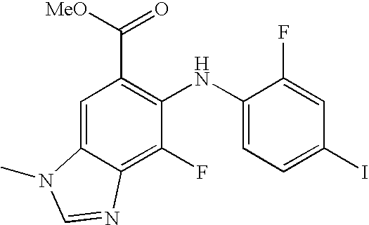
C1=C2C(=C(F)C(NC3=CC=C(I)C=C3F)=C1C([MeO])=O)N=CN2C
